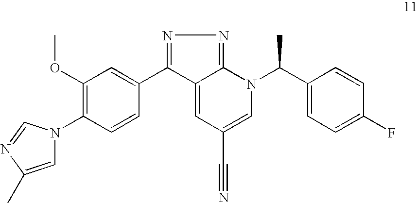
N1(C2=C(OC)C=C(C3=NN=C4C3=CC(C#N)=CN4C(C)C3=CC=C(F)C=C3)C=C2)C=C(C)N=C1
